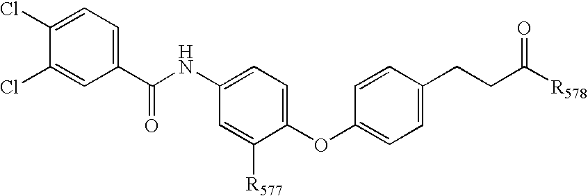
C1(Cl)=CC=C(C(NC2=CC=C(OC3=CC=C(CCC([R578])=O)C=C3)C([R577])=C2)=O)C=C1Cl
